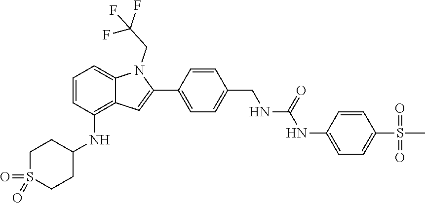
O=S1(=O)CCC(NC2=C3C(=CC=C2)N(CC(F)(F)F)C(C2=CC=C(CNC(NC4=CC=C(S(C)(=O)=O)C=C4)=O)C=C2)=C3)CC1
